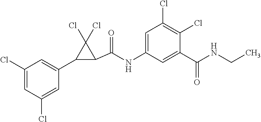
C1(Cl)=CC(Cl)=CC(C2C(C(=O)NC3=CC(Cl)=C(Cl)C(C(=O)NCC)=C3)C2(Cl)Cl)=C1
